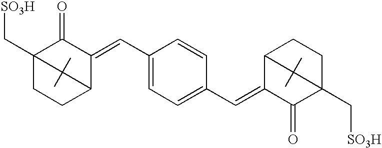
C1CC2C(=CC3=CC=C(C=C4C(=O)C5(C[SO3H])CCC4C5(C)C)C=C3)C(=O)C1(C[SO3H])C2(C)C
